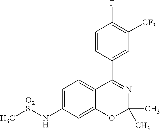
C1=CC(C2=NC(C)(C)OC3=CC(N[O2S]C)=CC=C23)=CC([CF3])=C1F
